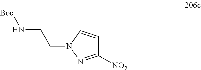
C1([NO2])=NN(CCN[Boc])C=C1
